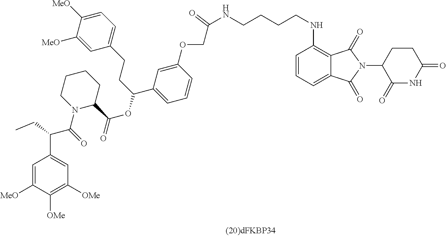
C1(=O)NC(=O)CCC1N1C(=O)C2=CC=CC(NCCCCNC(COC3=CC(C(CCC4=CC=C([MeO])C([MeO])=C4)OC(C4CCCCN4C(=O)C(C4=CC([OMe])=C([OMe])C([MeO])=C4)CC)=O)=CC=C3)=O)=C2C1=O
